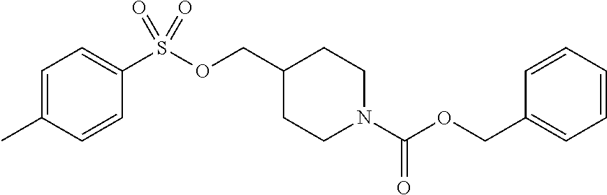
C1=C(C)C=CC(S(OCC2CCN(C(OCC3=CC=CC=C3)=O)CC2)(=O)=O)=C1
